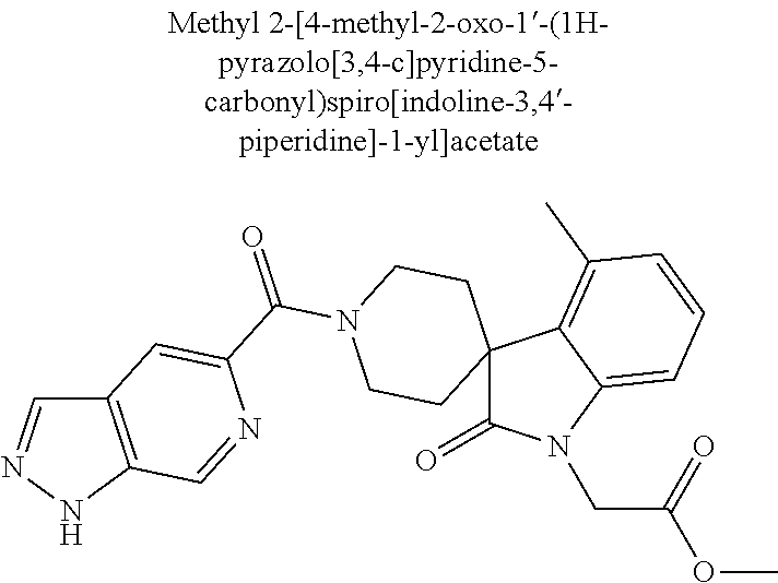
C1=NNC2=C1C=C(C(N1CCC3(CC1)C(=O)N(CC(=O)OC)C1=CC=CC(C)=C31)=O)N=C2
